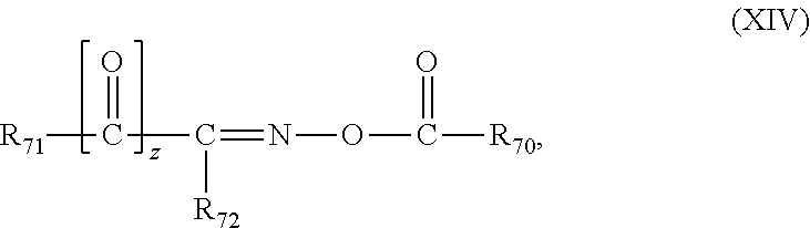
C([R71])(C(=NOC([R70])=O)[R72])=O
